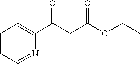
C1=CC=NC(C(CC(OCC)=O)=O)=C1
